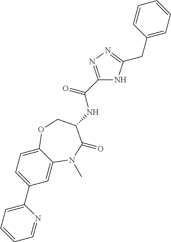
C1=C2C(=CC=C1C1=CC=CC=N1)OCC(NC(C1=NN=C(CC3=CC=CC=C3)N1)=O)C(=O)N2C
